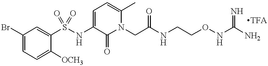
C1=C(Br)C=C(S(NC2=CC=C(C)N(CC(=O)NCCONC(N)=N)C2=O)(=O)=O)C([OCH3])=C1
